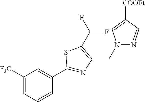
C1([F3C])=CC=CC(C2=NC(CN3N=CC([COOEt])=C3)=C(C(F)F)S2)=C1
